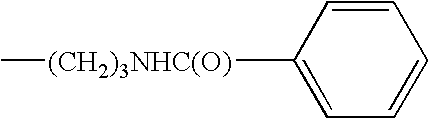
C1=CC([(CH2)3NHC(O)]C)=CC=C1
